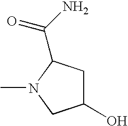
C1(O)CC(C(N)=O)N(C)C1
